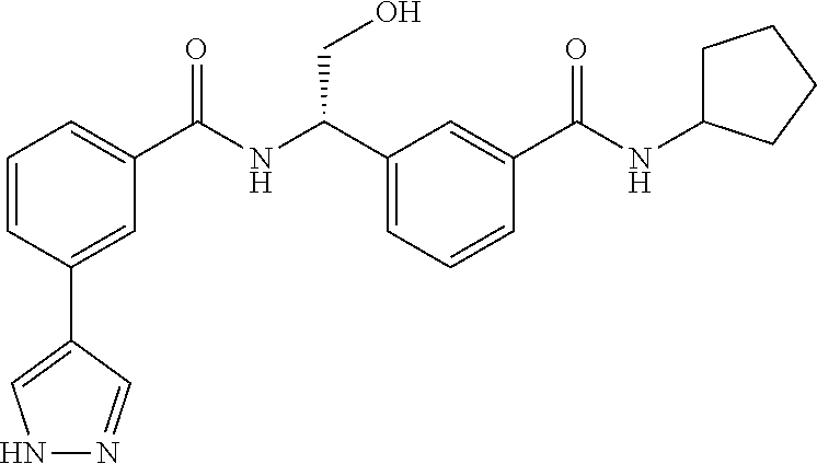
C1=CC=C(C(NC(C2=CC=CC(C(NC3CCCC3)=O)=C2)CO)=O)C=C1C1=CNN=C1
